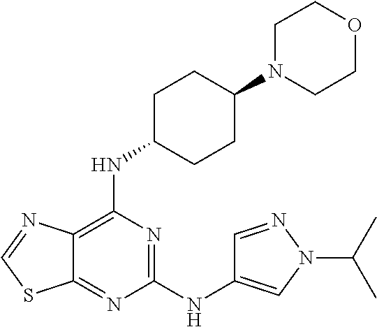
C1(NC2=CN(C(C)C)N=C2)=NC(NC2CCC(N3CCOCC3)CC2)=C2C(=N1)SC=N2
